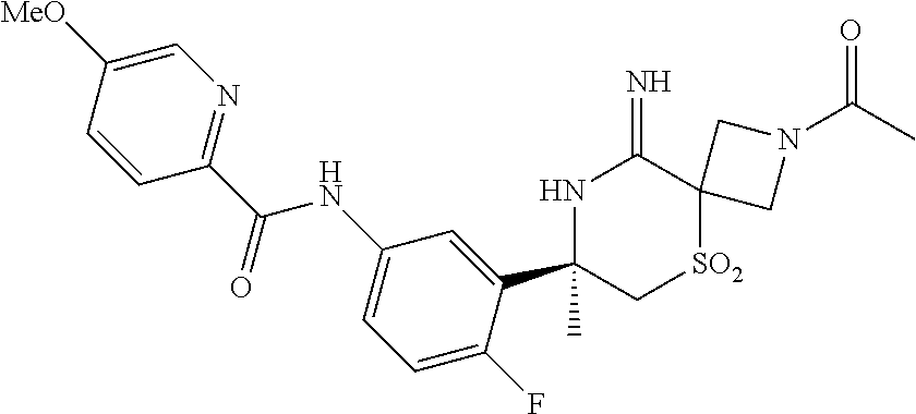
C1(C(=O)NC2=CC=C(F)C(C3(C)NC(=N)C4([SO2]C3)CN(C(C)=O)C4)=C2)=NC=C([MeO])C=C1
